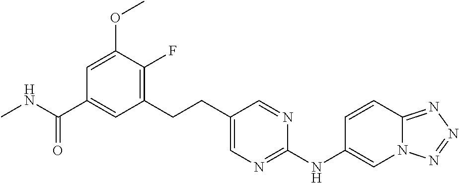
CNC(C1=CC(CCC2=CN=C(NC3=CN4C(=NN=N4)C=C3)N=C2)=C(F)C(OC)=C1)=O
